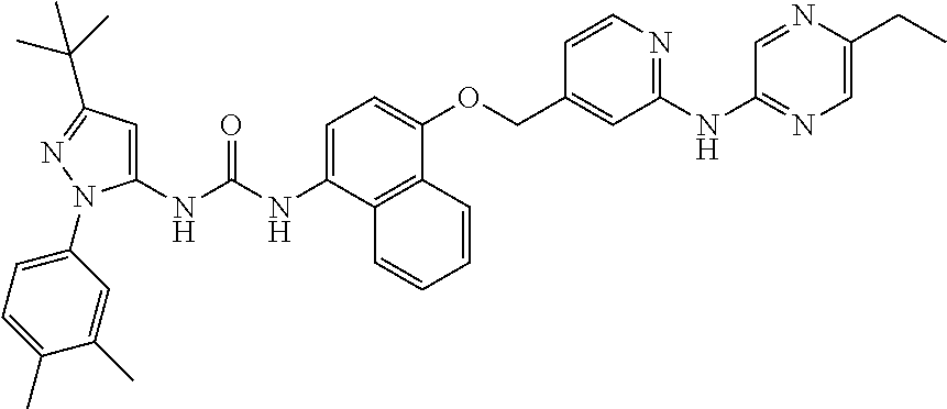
C1=C(NC(NC2=CC(C(C)(C)C)=NN2C2=CC=C(C)C(C)=C2)=O)C2=C(C(OCC3=CC(NC4=NC=C(CC)N=C4)=NC=C3)=C1)C=CC=C2
